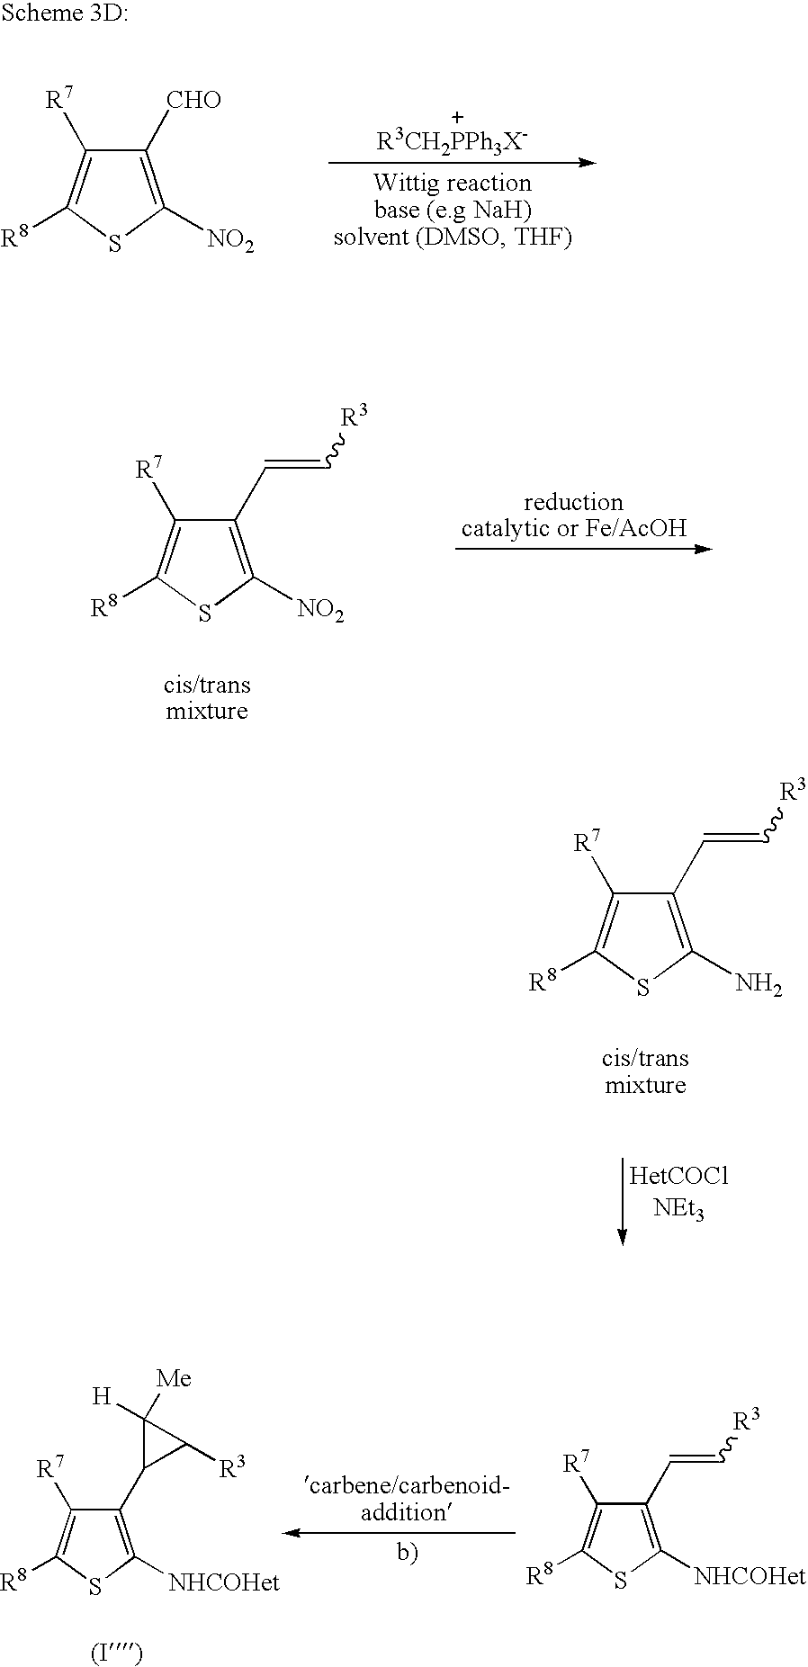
C1(C=C[R3])=C([NO2])SC([R8])=C1[R7].C1([CHO])=C([NO2])SC([R8])=C1[R7].C1(C=C[R3])=C(N)SC([R8])=C1[R7].C1(C2C([R3])C2([Me])[H])=C([NHCOHet])SC([R8])=C1[R7].C1(C=C[R3])=C([NHCOHet])SC([R8])=C1[R7]
